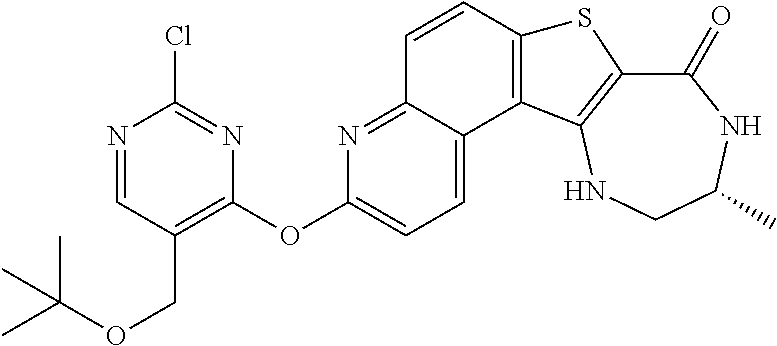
C1(=O)C2=C(NCC(C)N1)C1=C(S2)C=CC2=NC(OC3=C(COC(C)(C)C)C=NC(Cl)=N3)=CC=C12
